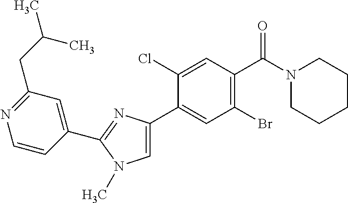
C1(C2=CC(Br)=C(C(N3CCCCC3)=O)C=C2Cl)=CN(C)C(C2=CC(CC(C)C)=NC=C2)=N1
